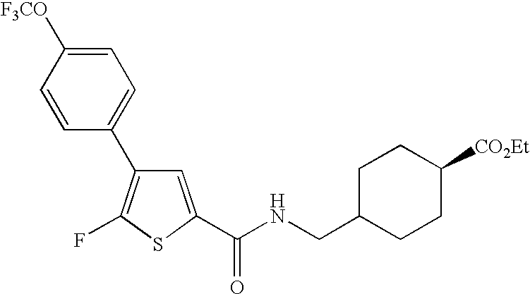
C1=C(C(NCC2CCC([CO2Et])CC2)=O)SC(F)=C1C1=CC=C([F3CO])C=C1
